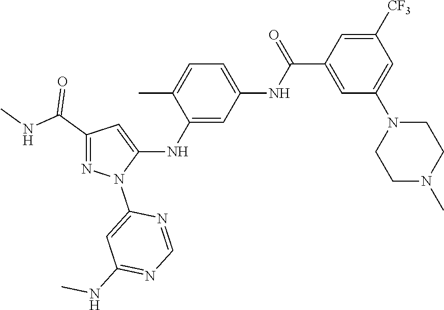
C1(C(NC)=O)=NN(C2=CC(NC)=NC=N2)C(NC2=CC(NC(C3=CC(N4CCN(C)CC4)=CC([CF3])=C3)=O)=CC=C2C)=C1
